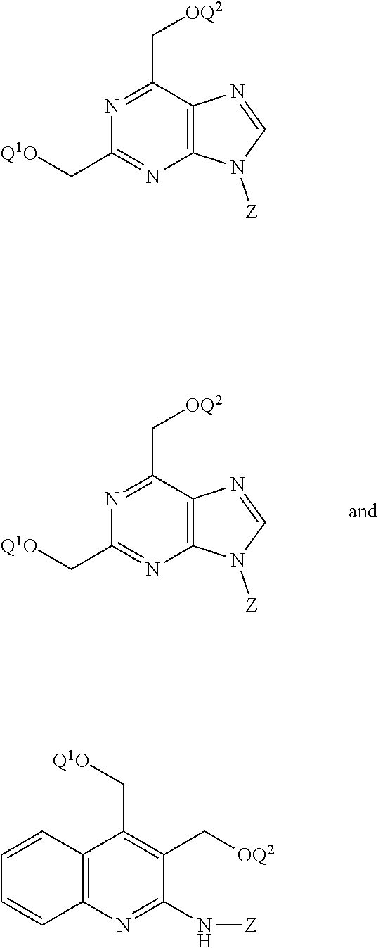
N1=C(C[OQ2])C2=C(N=C1C[Q1O])N([Z])C=N2.N1=C(C[OQ2])C2=C(N=C1C[Q1O])N([Z])C=N2.C1=CC2=C(C=C1)N=C(N[Z])C(C[OQ2])=C2C[Q1O]
